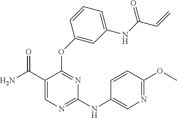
C1=C(C(N)=O)C(OC2=CC(NC(C=C)=O)=CC=C2)=NC(NC2=CN=C(OC)C=C2)=N1
